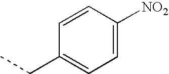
CCC1=CC=C([NO2])C=C1
